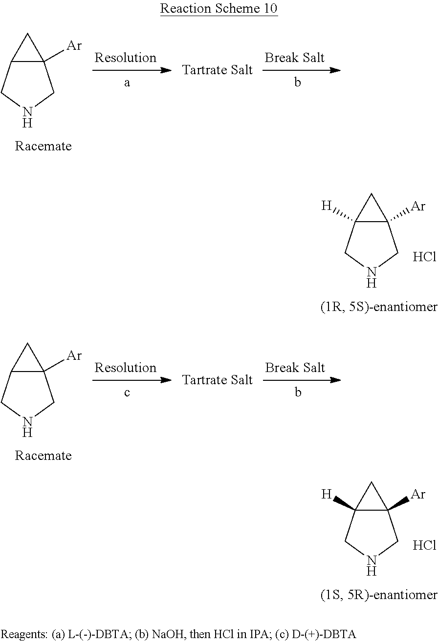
C12C([Ar])(C1)CNC2.C12([H])C([Ar])(C1)CNC2.Cl.C12C([Ar])(C1)CNC2.C12([H])C([Ar])(C1)CNC2.Cl
